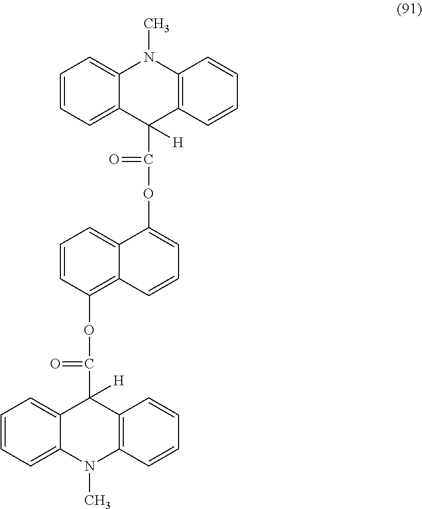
C1=CC=C2C(=C1)C(C(OC1=C3C(=CC=C1)C(OC(=O)C1([H])C4=C(N(C)C5=CC=CC=C15)C=CC=C4)=CC=C3)=O)([H])C1=C(N2C)C=CC=C1
